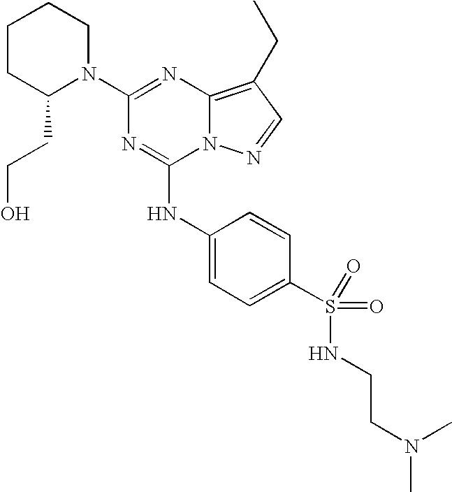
C1CC(CCO)N(C2=NC3=C(CC)C=NN3C(NC3=CC=C(S(=O)(NCCN(C)C)=O)C=C3)=N2)CC1
